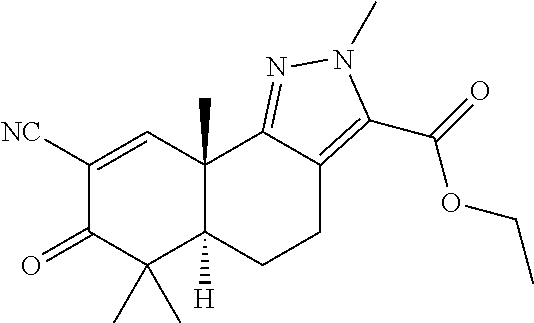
C1([NC])=CC2(C)C([H])(C(C)(C)C1=O)CCC1=C(C(OCC)=O)N(C)N=C21
